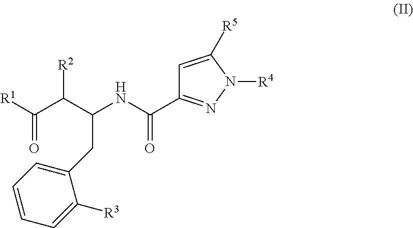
[R1]C(C(C(NC(C1=NN([R4])C([R5])=C1)=O)CC1=CC=CC=C1[R3])[R2])=O
